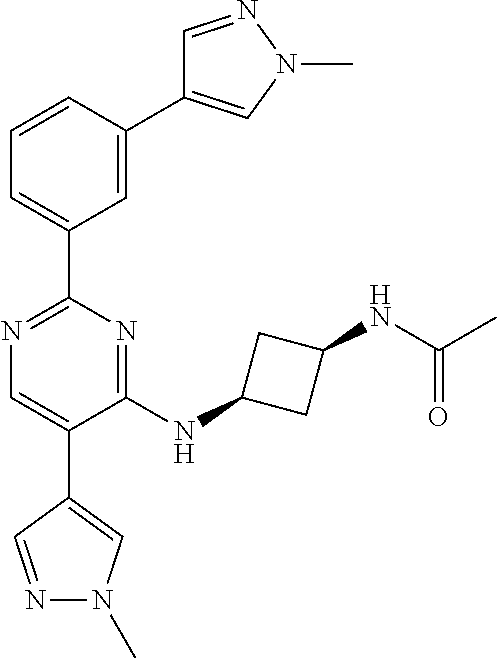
C1=NN(C)C=C1C1=CC(C2=NC=C(C3=CN(C)N=C3)C(NC3CC(NC(C)=O)C3)=N2)=CC=C1
